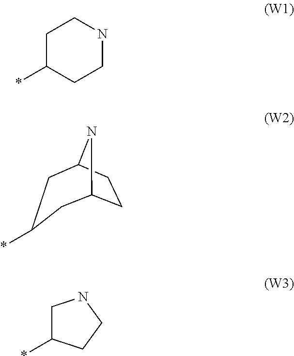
C1C(*)CCNC1.C12CCC(N1)CC(*)C2.C1C(*)CCN1
